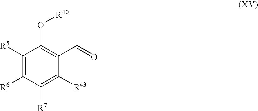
C1([R5])=C([R6])C([R7])=C([R43])C(C=O)=C1O[R40]
